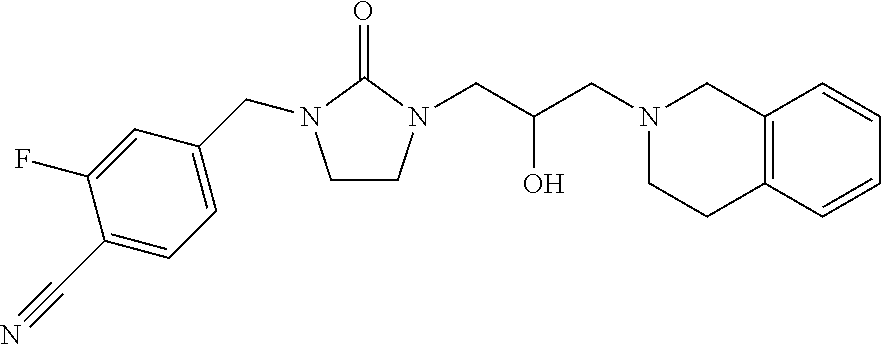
C1CN(CC(CN2CCC3=C(C2)C=CC=C3)O)C(=O)N1CC1=CC=C(C#N)C(F)=C1
